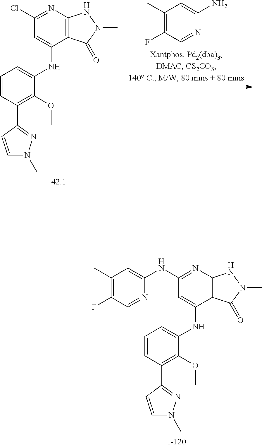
C1=CC(C2=NN(C)C=C2)=C(OC)C(NC2=CC(Cl)=NC3=C2C(=O)N(C)N3)=C1.N1=CC(F)=C(C)C=C1N.C1=CC(C2=NN(C)C=C2)=C(OC)C(NC2=CC(NC3=CC(C)=C(F)C=N3)=NC3=C2C(=O)N(C)N3)=C1
